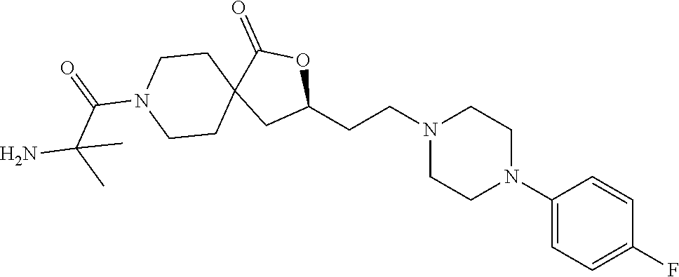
C1(N2CCN(CCC3OC(=O)C4(C3)CCN(C(C(N)(C)C)=O)CC4)CC2)=CC=C(F)C=C1
